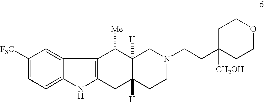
C1([F3C])=CC=C2C(=C1)C1=C(N2)CC2([H])C([H])(C1[Me])CN(CCC1([CH2OH])CCOCC1)CC2
